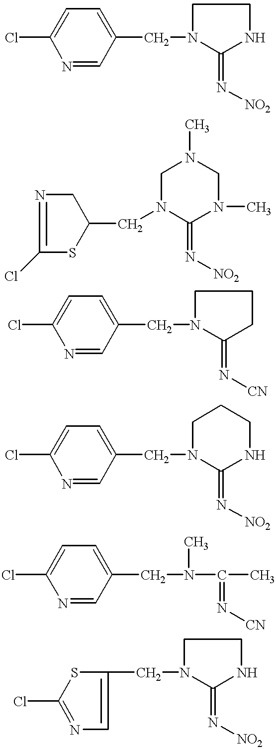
ClC1=CC=C(CN2C(=N[NO2])NCC2)C=N1.C1(Cl)=NCC(CN2C(=N[NO2])N(C)CN(C)C2)S1.ClC1=CC=C(CN2C(=N[CN])CCC2)C=N1.ClC1=CC=C(CN2C(=N[NO2])NCCC2)C=N1.ClC1=CC=C(CN(C)C(=N[CN])C)C=N1.N1=C(Cl)SC(CN2C(=N[NO2])NCC2)=C1
